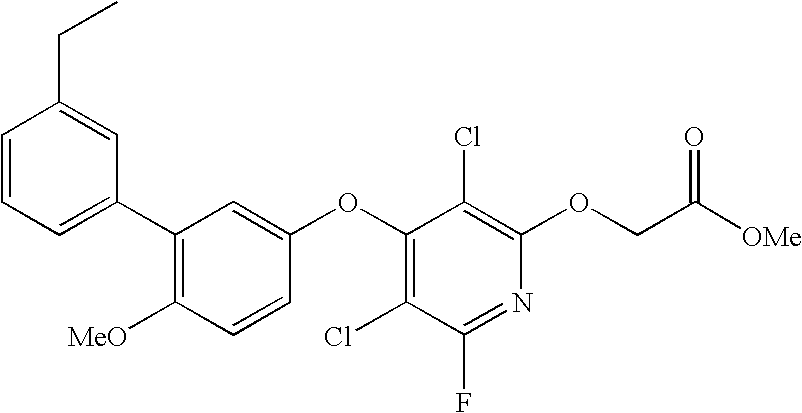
C1=CC=C(C2=C([MeO])C=CC(OC3=C(Cl)C(F)=NC(OCC([OMe])=O)=C3Cl)=C2)C=C1CC
